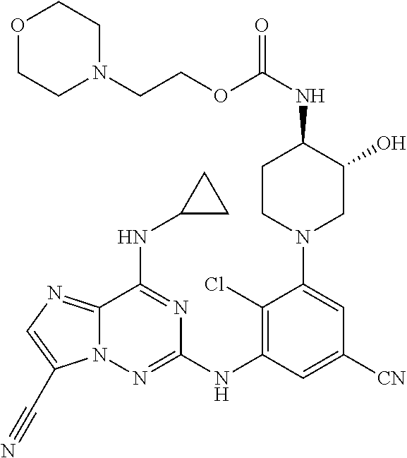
C1(Cl)=C(NC2=NN3C(=NC=C3C#N)C(NC3CC3)=N2)C=C([CN])C=C1N1CCC(NC(=O)OCCN2CCOCC2)C(O)C1
